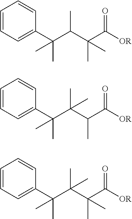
C1=CC=C(C(C(C(C(=O)[OR])(C)C)C)(C)C)C=C1.C1=CC=C(C(C(C(C(=O)[OR])C)(C)C)(C)C)C=C1.C1=CC=C(C(C(C(C(=O)[OR])(C)C)(C)C)(C)C)C=C1
